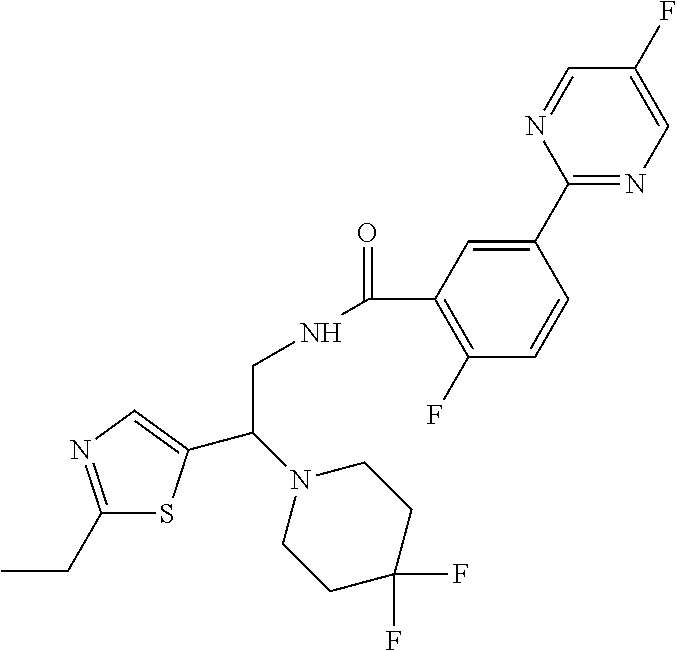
C1(CC)=NC=C(C(N2CCC(F)(F)CC2)CNC(=O)C2=C(F)C=CC(C3=NC=C(F)C=N3)=C2)S1
